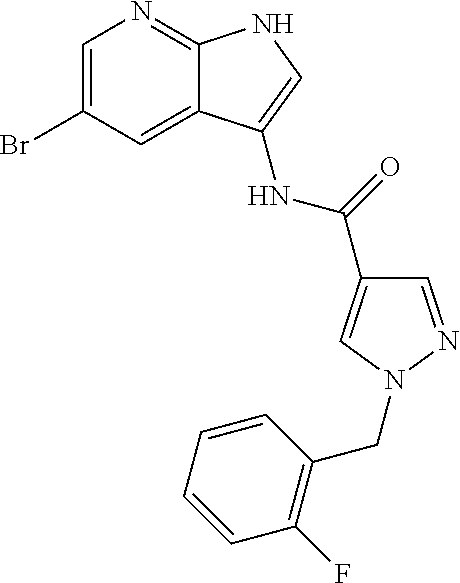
C1=C(Br)C=C2C(=N1)NC=C2NC(=O)C1=CN(CC2=C(F)C=CC=C2)N=C1
